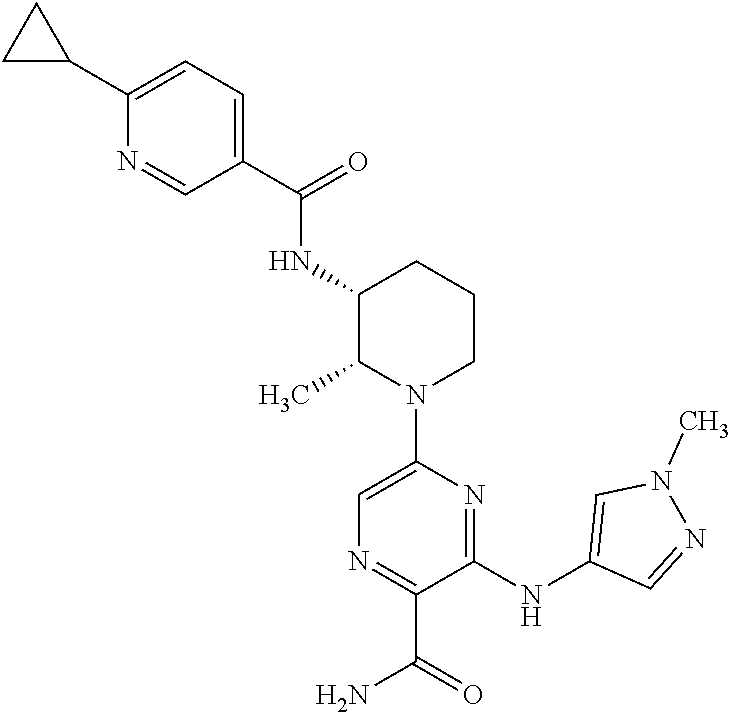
C1(NC2=CN(C)N=C2)=NC(N2CCCC(NC(C3=CC=C(C4CC4)N=C3)=O)C2C)=CN=C1C(=O)N
